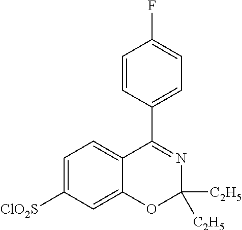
C1=C([ClO2S])C=C2C(=C1)C(C1=CC=C(F)C=C1)=NC([C2H5])([C2H5])O2
